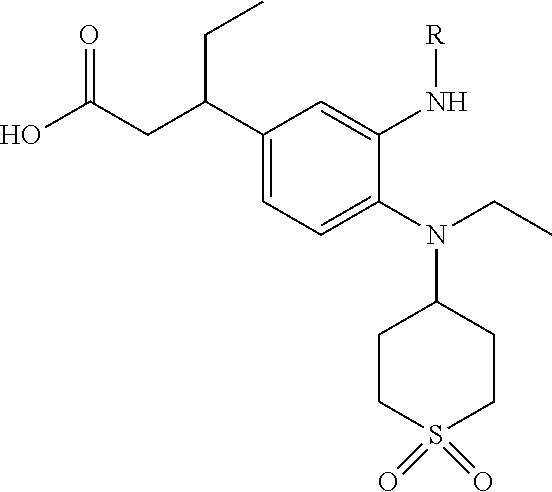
C1(N(C2CCS(=O)(=O)CC2)CC)=CC=C(C(CC(O)=O)CC)C=C1N[R]
